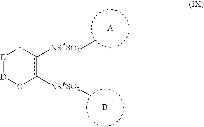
B.[E]1[D]Cc([NR6SO2]C)c([NR5SO2]C)F1
